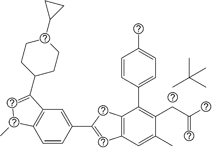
C1=CC(C2=CC3=C(C2)C(C2=CC=C(C)C=C2)=C(CC(C)=C)C(C)=C3)=CC2=C1C(C)C=C2C1CCC(C2CC2)CC1.CC(C)(C)C
